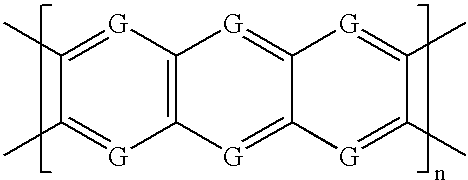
C1(C)=[G]C2=C([G]=C1C)[G]=C1C(=[G]2)[G]=C(C)C(C)=[G]1
